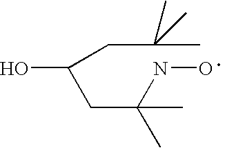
OC(CC(NO)(C)C)CC(C)(C)C
